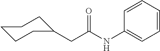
C1CCC(CC(NC2=CC=CC=C2)=O)CC1
